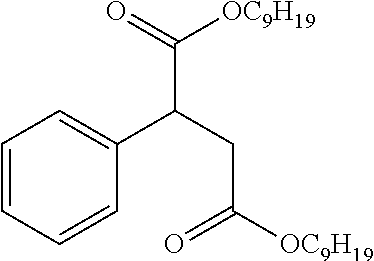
C1=CC=CC(C(CC([OC9H19])=O)C(=O)[OC9H19])=C1
